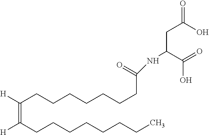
C(C(=O)O)C(C(O)=O)NC(CCCCCCCC(=C(CCCCCCCC)[H])[H])=O
